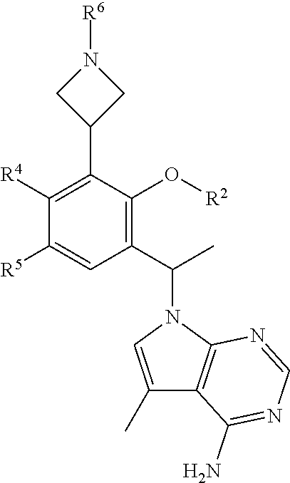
N1([R6])CC(C2=C([R4])C([R5])=CC(C(C)N3C=C(C)C4=C3N=CN=C4N)=C2O[R2])C1
